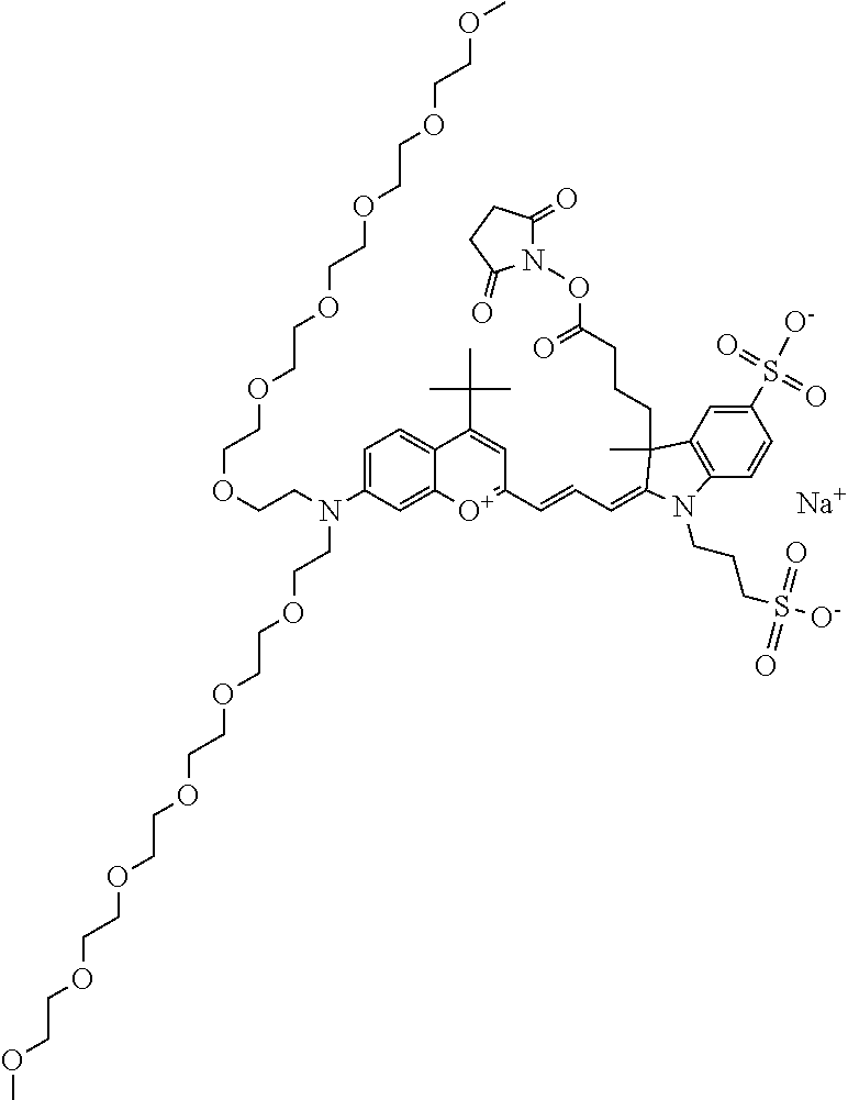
C1=C(N(CCOCCOCCOCCOCCOCCOC)CCOCCOCCOCCOCCOCCOC)C=C2C(=C1)C(C(C)(C)C)=CC(C=CC=C1C(CCCC(=O)ON3C(=O)CCC3=O)(C)C3=C(C=CC(S(=O)(=O)[O-])=C3)N1CCCS(=O)(=O)[O-])=[O+]2.[Na]
